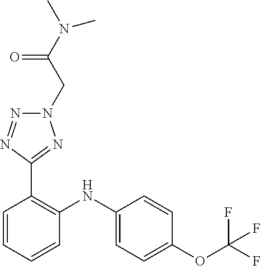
C1=CC(OC(F)(F)F)=CC=C1NC1=C(C2=NN(CC(N(C)C)=O)N=N2)C=CC=C1
